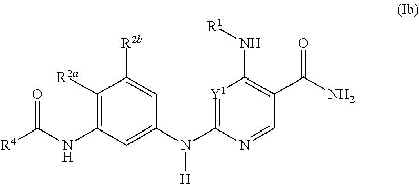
C1(NC([R4])=O)=C([R2a])C([R2b])=CC(N([H])C2=[Y1]C(N[R1])=C(C(N)=O)C=N2)=C1
